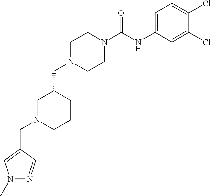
C1N(CC2CN(CC3=CN(C)N=C3)CCC2)CCN(C(NC2=CC=C(Cl)C(Cl)=C2)=O)C1
